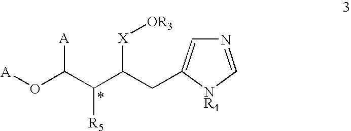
[A]OC(C(C(CC1=CN=C[NR4]1)[X][OR3])[R5])[A]
